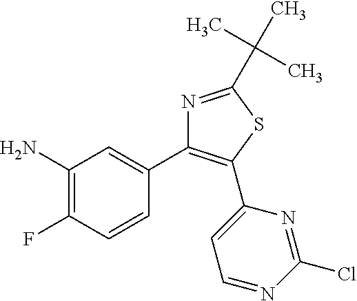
N1=C(C(C)(C)C)SC(C2=CC=NC(Cl)=N2)=C1C1=CC(N)=C(F)C=C1
